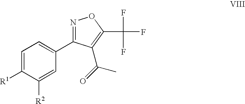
C1=C([R1])C([R2])=CC(C2=NOC(C(F)(F)F)=C2C(=O)C)=C1
